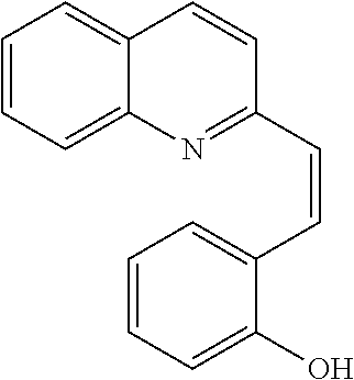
C1=CC=C2C(=C1)C=CC(C=CC1=CC=CC=C1O)=N2
